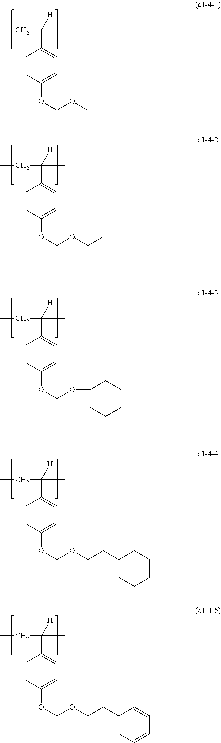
CCC([H])(C1=CC=C(OCOC)C=C1)C.CCC([H])(C1=CC=C(OC(OCC)C)C=C1)C.CCC([H])(C1=CC=C(OC(OC2CCCCC2)C)C=C1)C.CCC([H])(C1=CC=C(OC(OCCC2CCCCC2)C)C=C1)C.CCC([H])(C1=CC=C(OC(OCCC2=CC=CC=C2)C)C=C1)C
